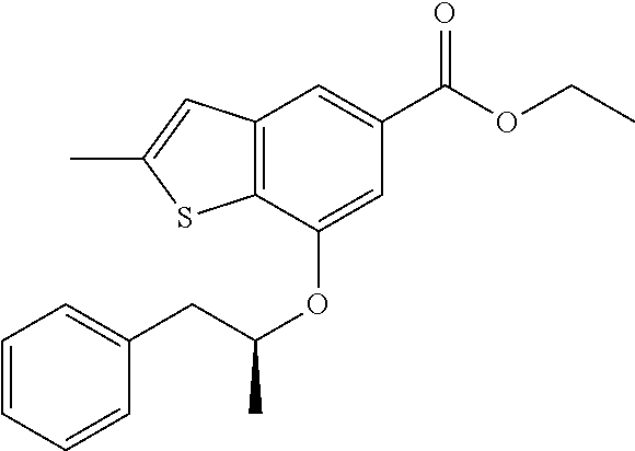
C12=C(C(OC(CC3=CC=CC=C3)C)=CC(C(OCC)=O)=C1)SC(C)=C2
